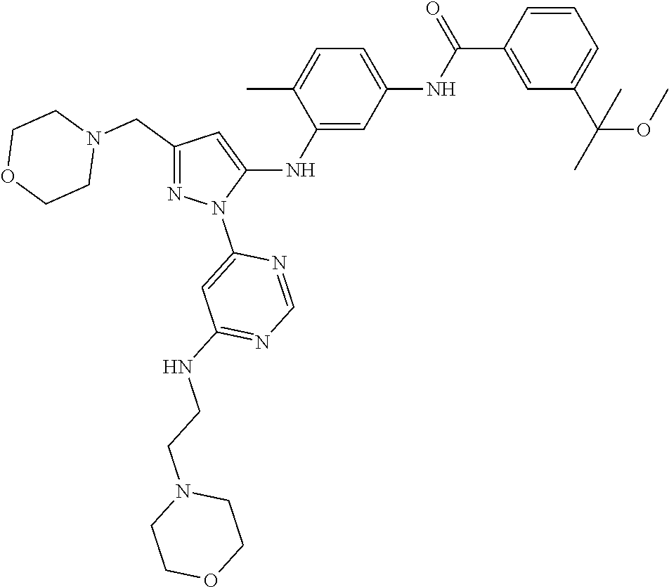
C1(CN2CCOCC2)=NN(C2=CC(NCCN3CCOCC3)=NC=N2)C(NC2=CC(NC(C3=CC(C(C)(OC)C)=CC=C3)=O)=CC=C2C)=C1
